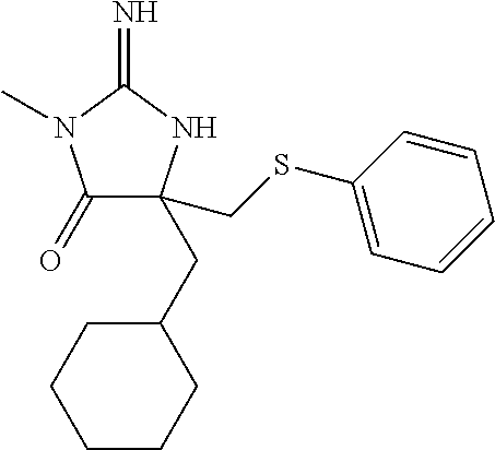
C1(=O)C(CSC2=CC=CC=C2)(CC2CCCCC2)NC(=N)N1C
